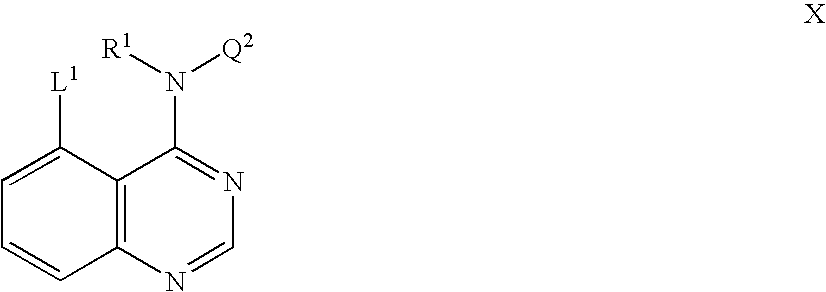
C1=C([L1])C2=C(C=C1)N=CN=C2N([R1])[Q2]
